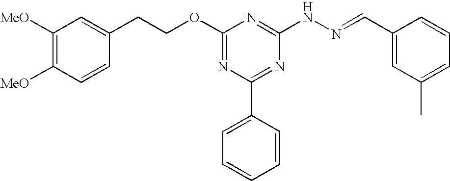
C1(OCCC2=CC([MeO])=C([MeO])C=C2)=NC(C2=CC=CC=C2)=NC(NN=CC2=CC(C)=CC=C2)=N1
